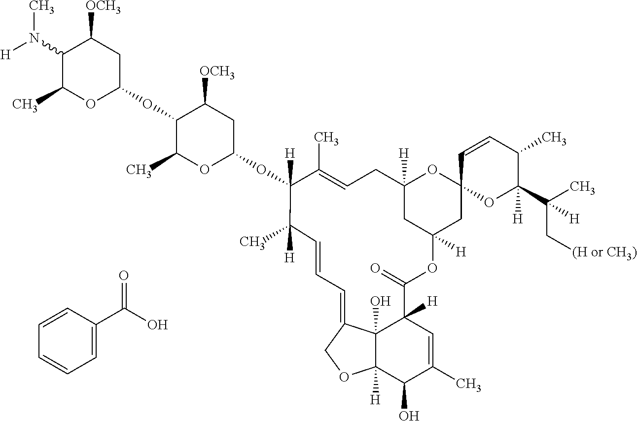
C1(N([H])C)C(C)OC(OC2C(C)OC(OC3([H])C(C)=CCC4([H])CC([H])(CC5(O4)C=CC(C)C(C(C)(C[(H or CH3)])[H])([H])O5)OC(=O)C4([H])C5(O)C([H])(C(O)C(C)=C4)OCC5=CC=CC3(C)[H])CC2[OCH3])CC1[OCH3].C1=C(C(O)=O)C=CC=C1
